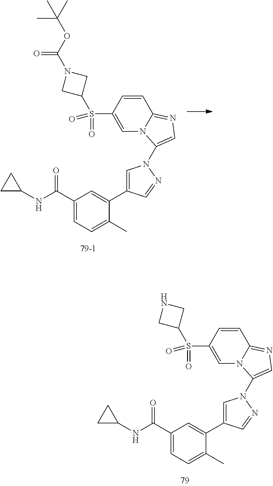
C1(C(NC2CC2)=O)=CC=C(C)C(C2=CN(C3=CN=C4N3C=C(S(C3CN(C(OC(C)(C)C)=O)C3)(=O)=O)C=C4)N=C2)=C1.C1(C(NC2CC2)=O)=CC=C(C)C(C2=CN(C3=CN=C4N3C=C(S(C3CNC3)(=O)=O)C=C4)N=C2)=C1
